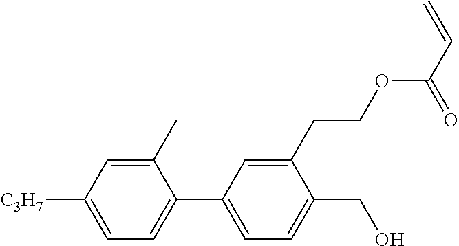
C1(C)=CC([C3H7])=CC=C1C1=CC=C(CO)C(CCOC(C=C)=O)=C1
